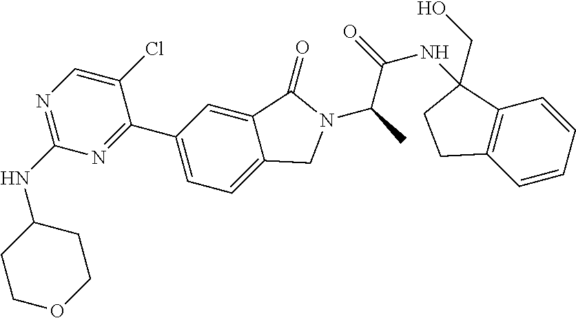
N1=C(NC2CCOCC2)N=C(C2=CC=C3C(=C2)C(=O)N(C(C)C(NC2(CO)C4=C(C=CC=C4)CC2)=O)C3)C(Cl)=C1
